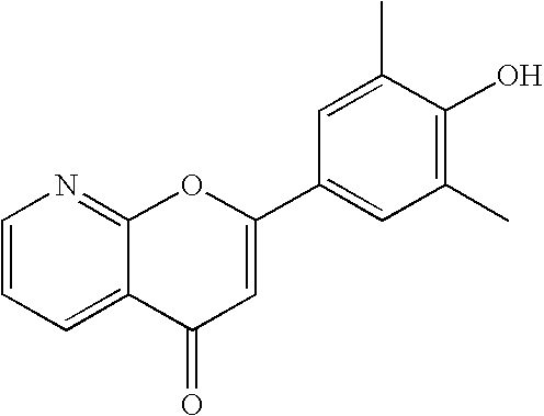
C1=CC=C2C(=N1)OC(C1=CC(C)=C(O)C(C)=C1)=CC2=O
